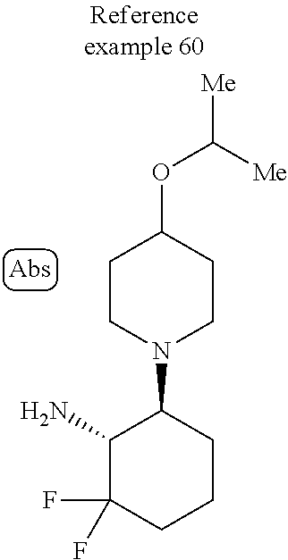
C([Me])([Me])OC1CCN(C2C(N)C(F)(F)CCC2)CC1
